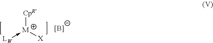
[CpR][M](-[LW])[X].[B-]
